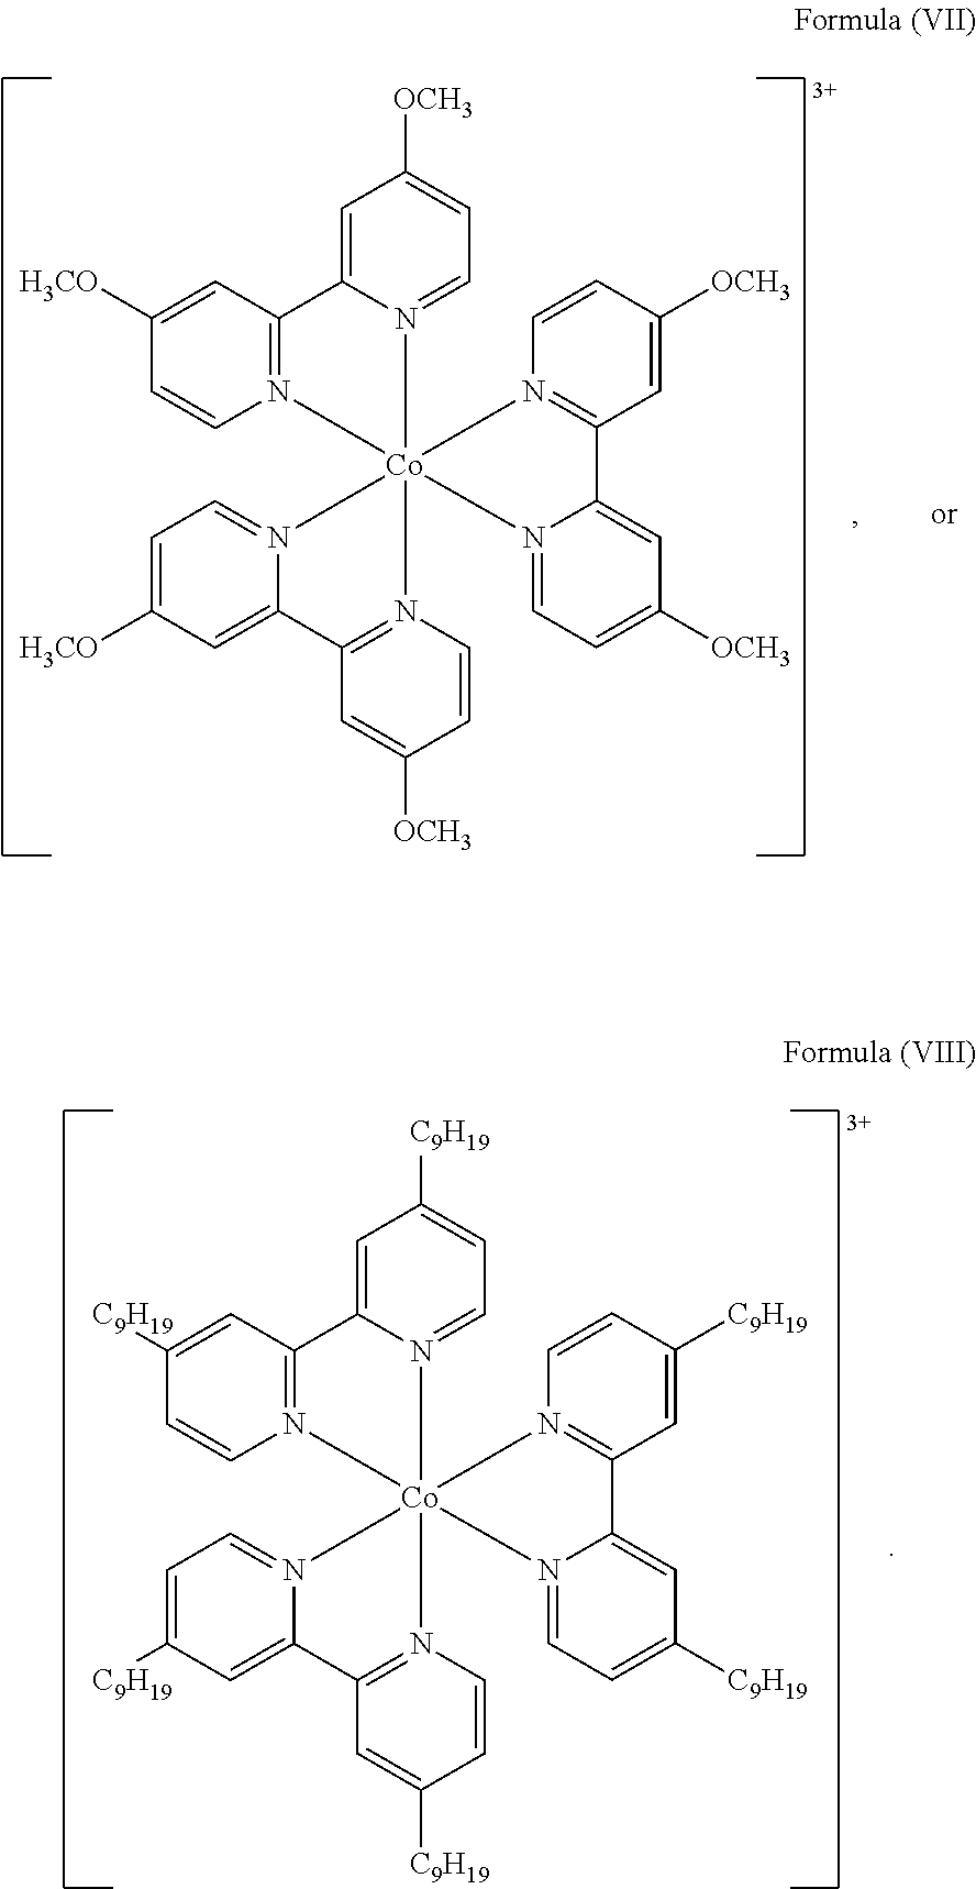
C1=C2N(=CC=C1[C9H19])[Co]13(N4=C2C=C([C9H19])C=C4)(N2=CC=C([C9H19])C=C2C2=N1C=CC([C9H19])=C2)N1=C(C=C([C9H19])C=C1)C1=CC([C9H19])=CC=N31.C1=C2N(=CC=C1[OCH3])[Co]13(N4=C2C=C([H3CO])C=C4)(N2=CC=C([H3CO])C=C2C2=N1C=CC([OCH3])=C2)N1=C(C=C([OCH3])C=C1)C1=CC([OCH3])=CC=N31
